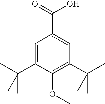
C1=C(C(C)(C)C)C(OC)=C(C(C)(C)C)C=C1C(=O)O
